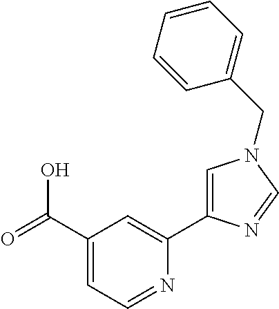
C1(C(=O)O)=CC=NC(C2=CN(CC3=CC=CC=C3)C=N2)=C1
